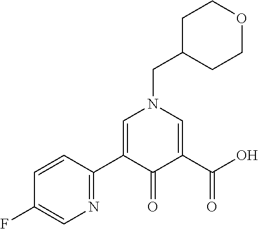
C1=CC(C2=CN(CC3CCOCC3)C=C(C(O)=O)C2=O)=NC=C1F
